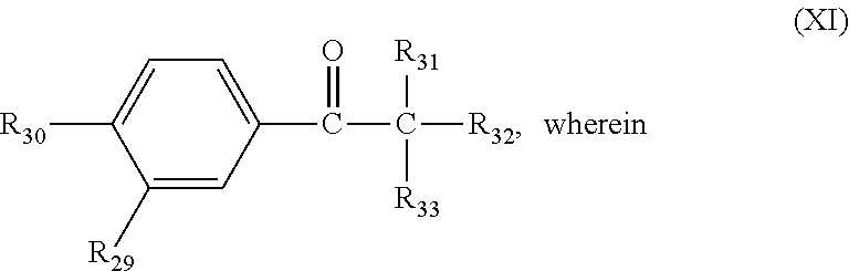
C(C([R32])([R31])[R33])(=O)C1=CC=C([R30])C([R29])=C1
